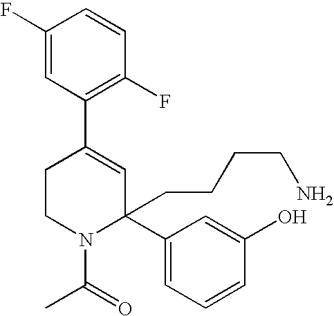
C1(F)=CC(C2=CC(CCCCN)(C3=CC=CC(O)=C3)N(C(=O)C)CC2)=C(F)C=C1
